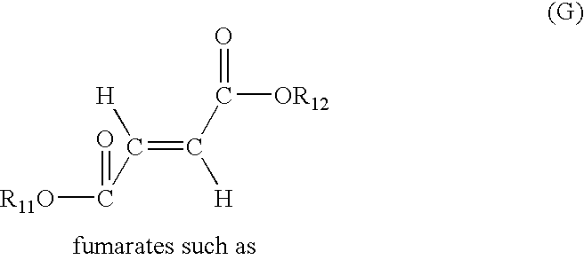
O=C([OR12])C(=C(C([R11O])=O)[H])[H]
